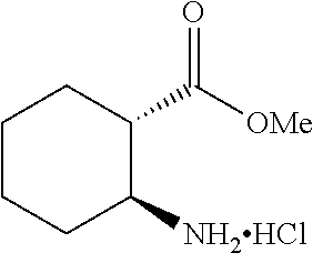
C1CCC([NH2HCl])C(C([OMe])=O)C1
